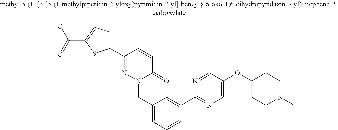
C1(C2=NN(CC3=CC=CC(C4=NC=C(OC5CCN(C)CC5)C=N4)=C3)C(=O)C=C2)=CC=C(C(OC)=O)S1
